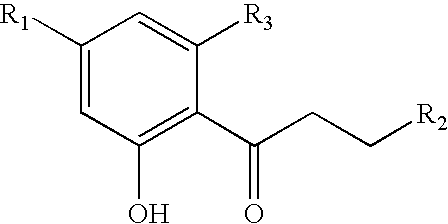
C1([R1])=CC(O)=C(C(CC[R2])=O)C([R3])=C1
